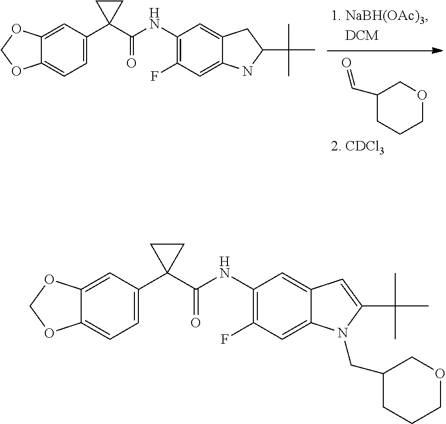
C1(C=O)CCCOC1.C12=CC(C3(C(NC4=C(F)C=C5C(=C4)CC(C(C)(C)C)N5)=O)CC3)=CC=C1OCO2.C12=CC(C3(C(NC4=C(F)C=C5C(=C4)C=C(C(C)(C)C)N5CC4CCCOC4)=O)CC3)=CC=C1OCO2
